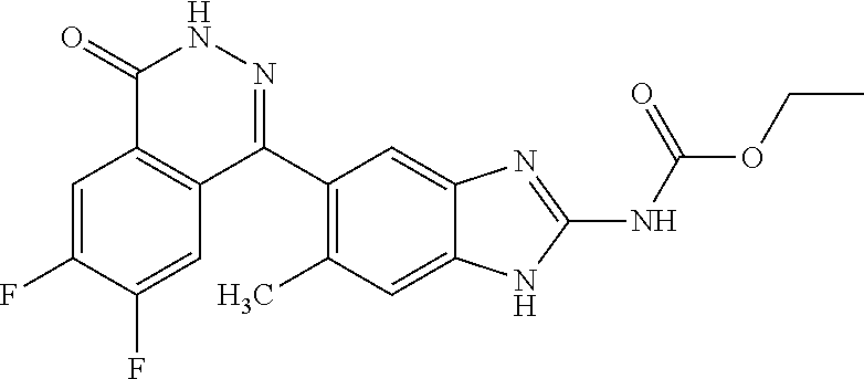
O(C(=O)NC1=NC2=CC(C3=NNC(=O)C4=C3C=C(F)C(F)=C4)=C(C)C=C2N1)CC
